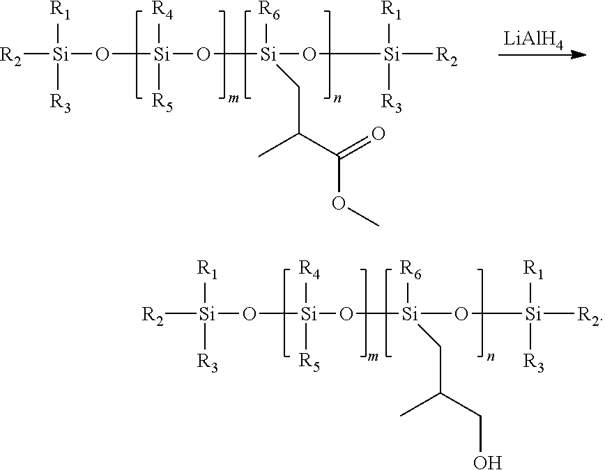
[R2][Si](O[Si](O[Si](O[Si]([R2])([R1])[R3])([R6])CC(C(OC)=O)C)([R4])[R5])([R1])[R3].[LiAlH4].[R2][Si](O[Si](O[Si](O[Si]([R2])([R1])[R3])([R6])CC(CO)C)([R4])[R5])([R1])[R3]
